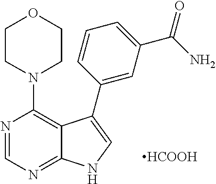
N1(C2=C3C(=NC=N2)NC=C3C2=CC(C(N)=O)=CC=C2)CCOCC1.[HCOOH]
